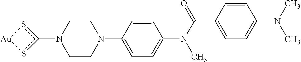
C1CN(C2=CC=C(N(C(C3=CC=C(N(C)C)C=C3)=O)C)C=C2)CCN1c1s[Au]s1
